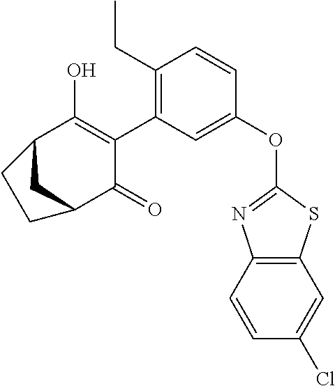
C1(OC2=NC3=C(S2)C=C(Cl)C=C3)=CC(C2=C(O)C3CC(C2=O)CC3)=C(CC)C=C1
